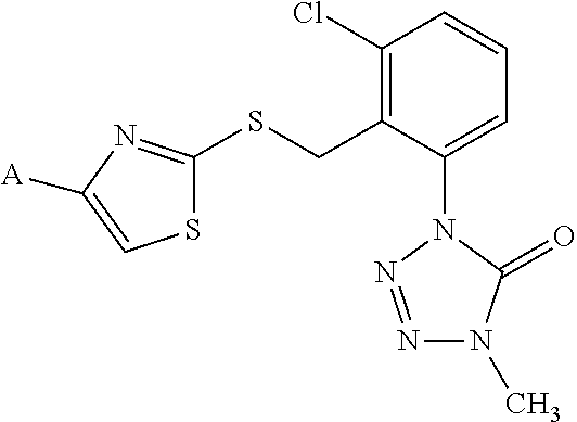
C1(Cl)=C(CSC2=NC([A])=CS2)C(N2N=NN(C)C2=O)=CC=C1
